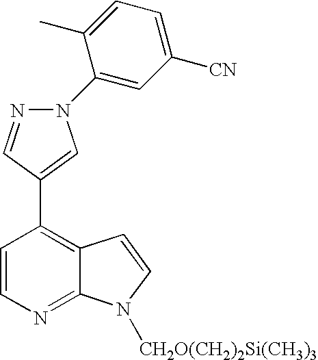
N1(C2=CC([CN])=CC=C2C)N=CC(C2=C3C(=NC=C2)N([CH2O(CH2)2Si(CH3)3])C=C3)=C1
